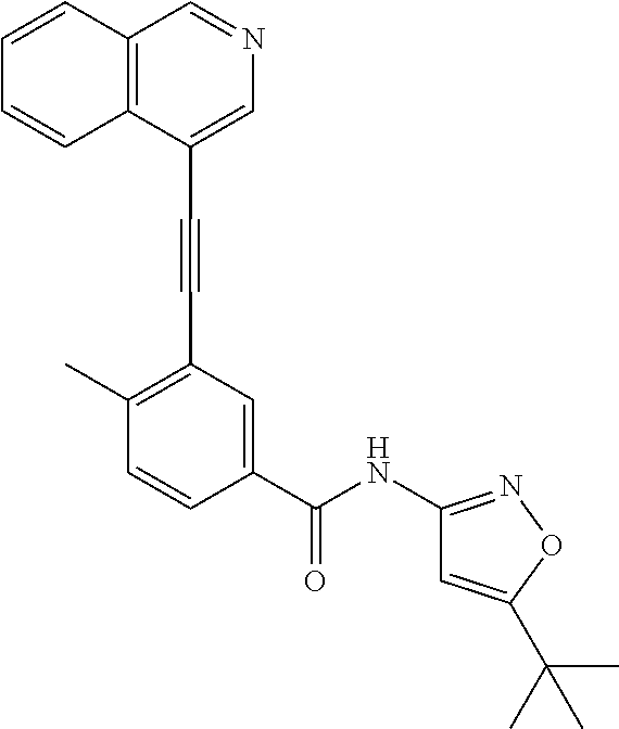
C12=C(C(C#CC3=C(C)C=CC(C(NC4=NOC(C(C)(C)C)=C4)=O)=C3)=CN=C1)C=CC=C2
